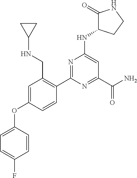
C1=C(OC2=CC=C(F)C=C2)C=CC(C2=NC(NC3CCNC3=O)=CC(C(N)=O)=N2)=C1CNC1CC1
